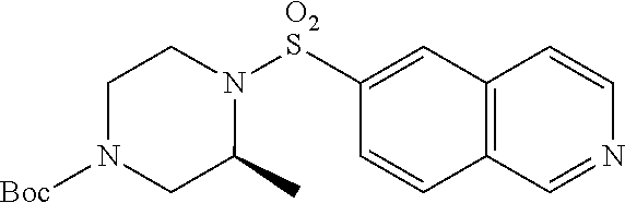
C12=C(C=NC=C1)C=CC([O2S]N1CCN([Boc])CC1C)=C2
